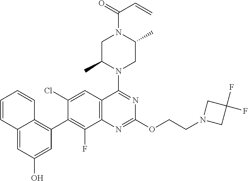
C12=CC(O)=CC(C3=C(F)C4=C(C=C3Cl)C(N3CC(C)N(C(=O)C=C)CC3C)=NC(OCCN3CC(F)(F)C3)=N4)=C1C=CC=C2
